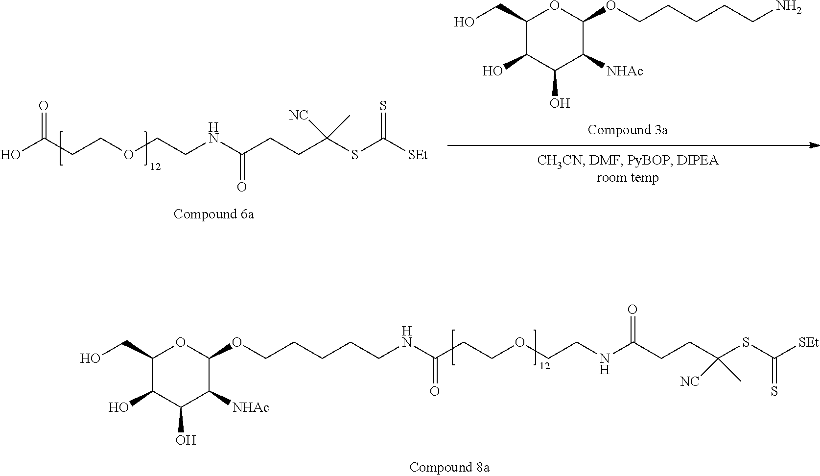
C1(OCCCCCNC(CCOCCNC(CCC(SC(=S)[SEt])([NC])C)=O)=O)C([NHAc])C(O)C(O)C(CO)O1.C1(CO)C(O)C(O)C([NHAc])C(OCCCCCN)O1.C(C(NCCOCCC(O)=O)=O)CC(SC(=S)[SEt])([NC])C
